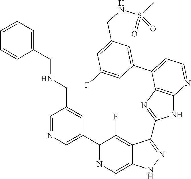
C1=NC=C(C2=NC=C3C(=C2F)C(C2=NC4=C(N2)N=CC=C4C2=CC(CNS(C)(=O)=O)=CC(F)=C2)=NN3)C=C1CNCC1=CC=CC=C1
